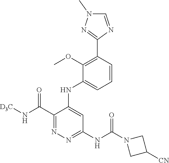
C1(C(N[D3C])=O)=NN=C(NC(N2CC([CN])C2)=O)C=C1NC1=CC=CC(C2=NN(C)C=N2)=C1OC
